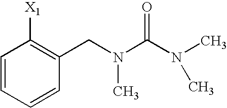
C1=CC=CC(CN(C(N(C)C)=O)C)=C1[X1]
